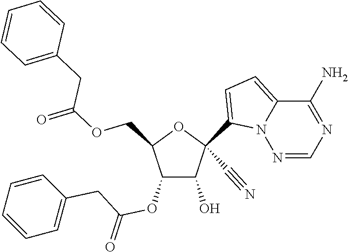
O(CC1C(OC(CC2=CC=CC=C2)=O)C(O)C(C#N)(C2=CC=C3N2N=CN=C3N)O1)C(=O)CC1=CC=CC=C1
